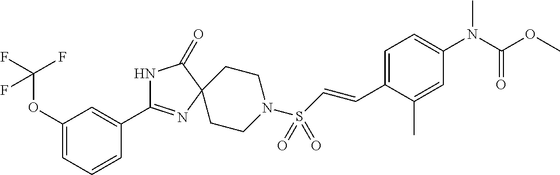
N1C(C2=CC(OC(F)(F)F)=CC=C2)=NC2(C1=O)CCN(S(C=CC1=CC=C(N(C(OC)=O)C)C=C1C)(=O)=O)CC2
